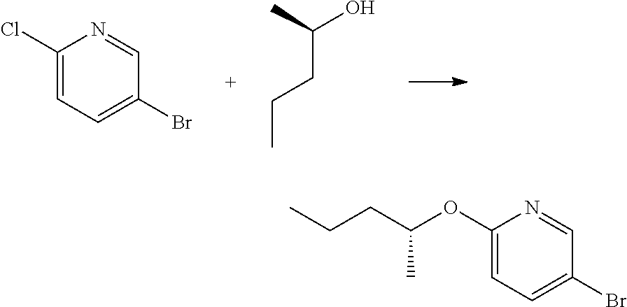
C1(Cl)=CC=C(Br)C=N1.C(CCC)(O)C.C1(OC(CCC)C)=CC=C(Br)C=N1
